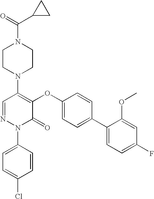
N1(C2=C(OC3=CC=C(C4=CC=C(F)C=C4OC)C=C3)C(=O)N(C3=CC=C(Cl)C=C3)N=C2)CCN(C(C2CC2)=O)CC1
